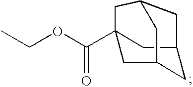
CCOC(C12CC3CC(C1)CC(C2)C3)=O
